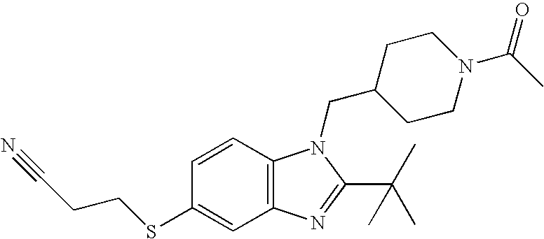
C1CN(C(C)=O)CCC1CN1C2=C(C=C(SCCC#N)C=C2)N=C1C(C)(C)C
